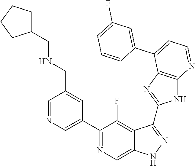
C1=NC=C(C2=NC=C3C(=C2F)C(C2=NC4=C(N2)N=CC=C4C2=CC(F)=CC=C2)=NN3)C=C1CNCC1CCCC1
